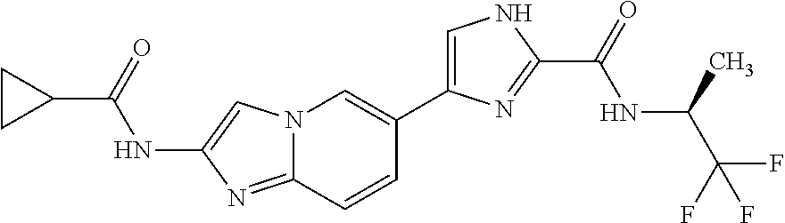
N12C(=NC(NC(C3CC3)=O)=C1)C=CC(C1=CNC(C(=O)NC(C(F)(F)F)C)=N1)=C2
